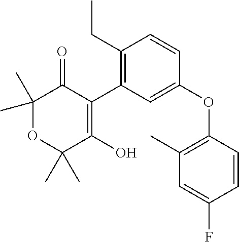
C1(C)(C)OC(C)(C)C(O)=C(C2=C(CC)C=CC(OC3=C(C)C=C(F)C=C3)=C2)C1=O
